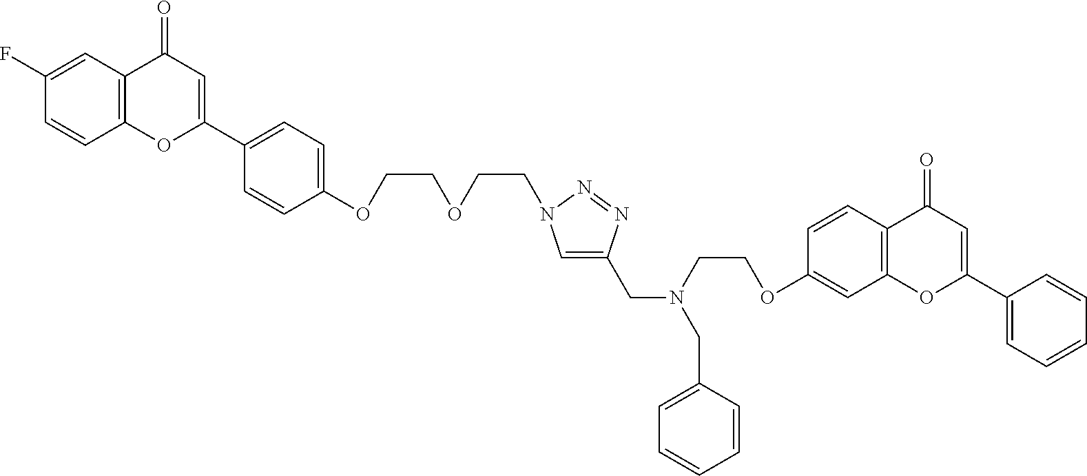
C(C1=CN(CCOCCOC2=CC=C(C3=CC(=O)C4=C(O3)C=CC(F)=C4)C=C2)N=N1)N(CC1=CC=CC=C1)CCOC1=CC2=C(C=C1)C(=O)C=C(C1=CC=CC=C1)O2
